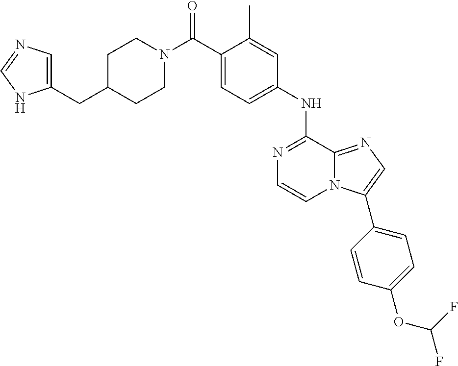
C1(NC2=NC=CN3C2=NC=C3C2=CC=C(OC(F)F)C=C2)=CC=C(C(N2CCC(CC3=CN=CN3)CC2)=O)C(C)=C1
